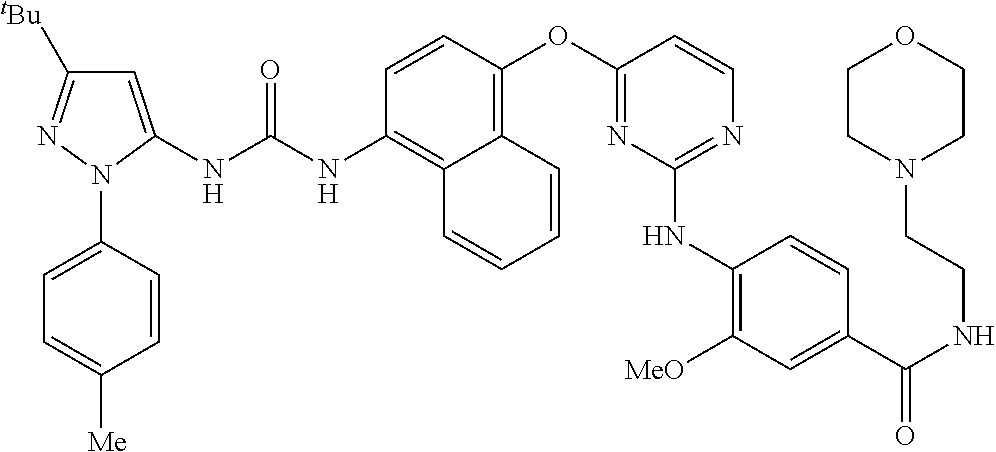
C1=CC(OC2=NC(NC3=C([MeO])C=C(C(NCCN4CCOCC4)=O)C=C3)=NC=C2)=C2C(=C1NC(NC1=CC([tBu])=NN1C1=CC=C([Me])C=C1)=O)C=CC=C2
